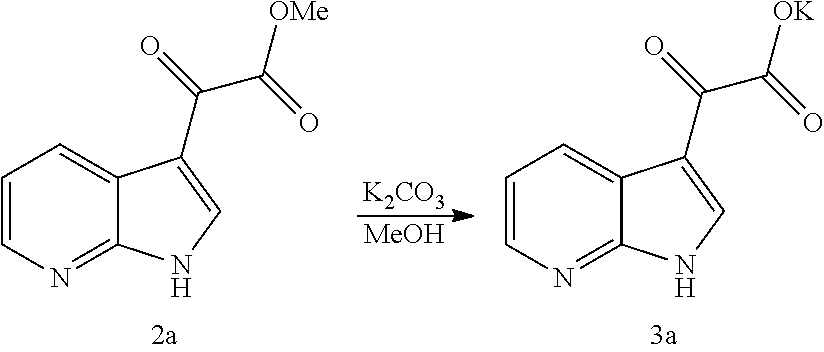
[K2CO3].[MeOH].C1=CN=C2C(=C1)C(C(=O)C(=O)[OMe])=CN2.C1=CN=C2C(=C1)C(C(=O)C(=O)[OK])=CN2
